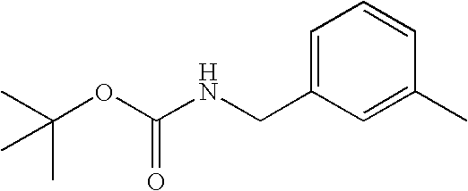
C1=C(CNC(OC(C)(C)C)=O)C=C(C)C=C1
